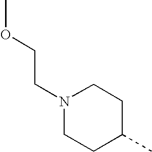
N1(CCOC)CCC(C)CC1
